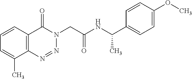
C1=CC=C(C)C2=C1C(=O)N(CC(NC(C1=CC=C(OC)C=C1)C)=O)N=N2
